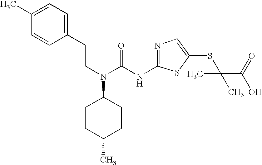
C1(CCN(C(NC2=NC=C(SC(C(O)=O)(C)C)S2)=O)C2CCC(C)CC2)=CC=C(C)C=C1
